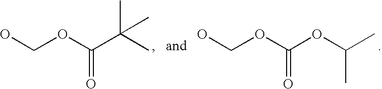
OCOC(C(C)(C)C)=O.OCOC(OC(C)C)=O
